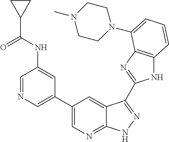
C1(C2=CN=CC(NC(C3CC3)=O)=C2)=CN=C2C(=C1)C(C1=NC3=C(N1)C=CC=C3N1CCN(C)CC1)=NN2
